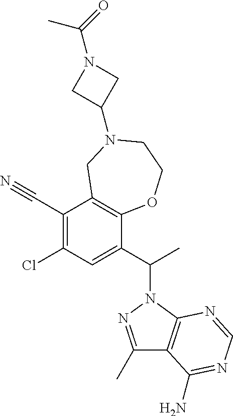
C1(Cl)=C(C#N)C2=C(C(C(C)N3N=C(C)C4=C3N=CN=C4N)=C1)OCCN(C1CN(C(C)=O)C1)C2
